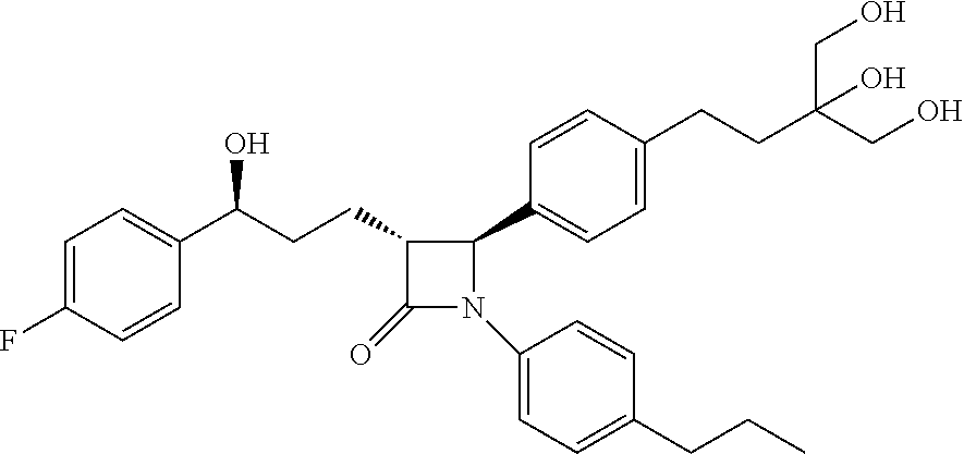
C1=C(F)C=CC(C(CCC2C(=O)N(C3=CC=C(CCC)C=C3)C2C2=CC=C(CCC(CO)(CO)O)C=C2)O)=C1
